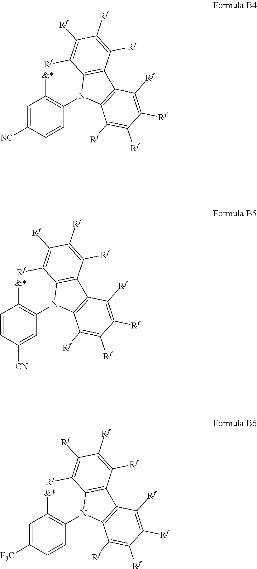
C1=C([NC])C=CC(N2C3=C(C4=C2C([Rf])=C([Rf])C([Rf])=C4[Rf])C([Rf])=C([Rf])C([Rf])=C3[Rf])=C1[&*].C1=CC([CN])=CC(N2C3=C(C4=C2C([Rf])=C([Rf])C([Rf])=C4[Rf])C([Rf])=C([Rf])C([Rf])=C3[Rf])=C1[&*].C1=C([F3C])C=CC(N2C3=C(C4=C2C([Rf])=C([Rf])C([Rf])=C4[Rf])C([Rf])=C([Rf])C([Rf])=C3[Rf])=C1[&*]
